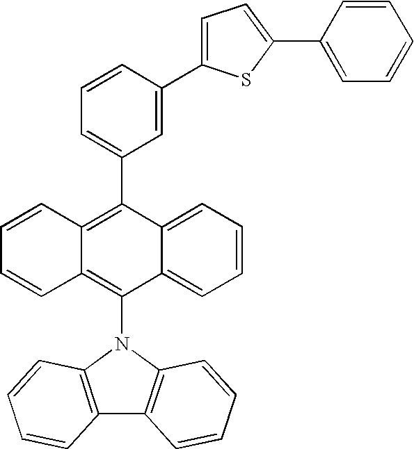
C1=C(C2=C3C(=C(N4C5=C(C6=C4C=CC=C6)C=CC=C5)C4=CC=CC=C24)C=CC=C3)C=C(C2=CC=C(C3=CC=CC=C3)S2)C=C1
